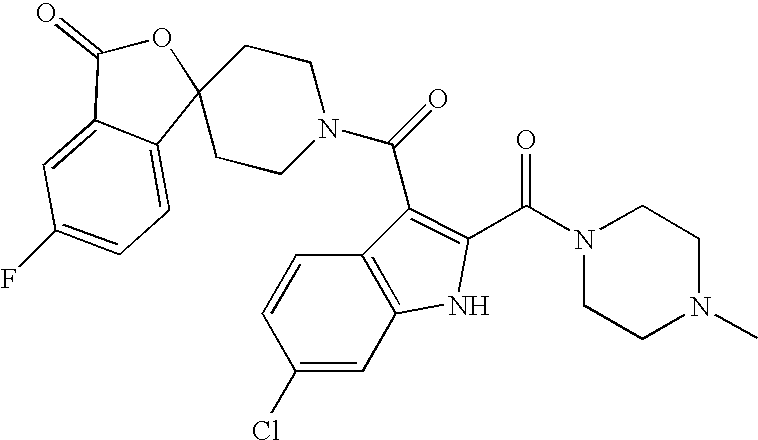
N1(C(C2=C(C(N3CCC4(CC3)OC(=O)C3=CC(F)=CC=C43)=O)C3=C(N2)C=C(Cl)C=C3)=O)CCN(C)CC1
